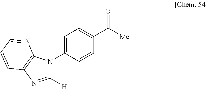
C1=C(N2C([H])=NC3=C2N=CC=C3)C=CC(C(=O)[Me])=C1
